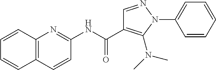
N(C(=O)C1=C(N(C)C)N(C2=CC=CC=C2)N=C1)C1=NC2=C(C=C1)C=CC=C2
